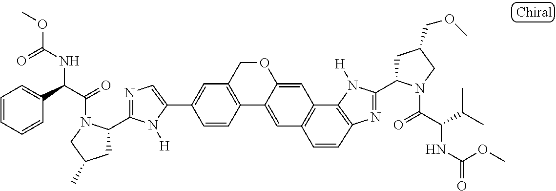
C1=C(C2=CC3=C(C4=CC5=C(C6=C(N=C(C7CC(COC)CN7C(=O)C(C(C)C)NC(OC)=O)N6[H])C=C5)C=C4OC3)C=C2)N([H])C(C2CC(C)CN2C(=O)C(C2=CC=CC=C2)NC(=O)OC)=N1
